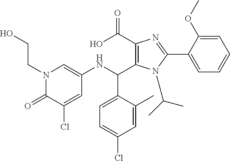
C1(C(NC2=CN(CCO)C(=O)C(Cl)=C2)C2=CC=C(Cl)C=C2C)=C(C(O)=O)N=C(C2=CC=CC=C2OC)N1C(C)C
